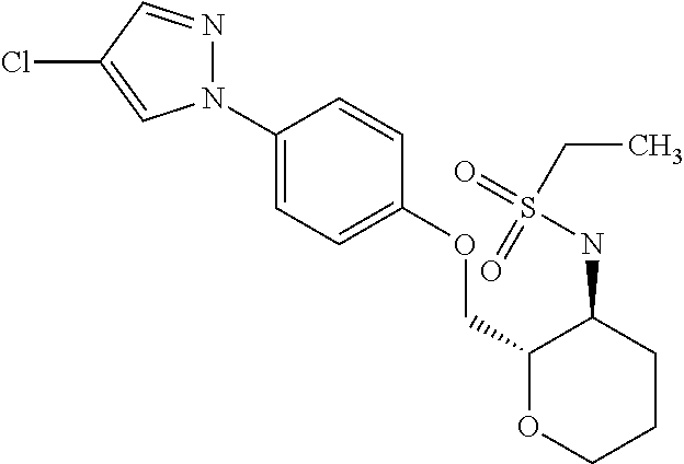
C1(N2N=CC(Cl)=C2)=CC=C(OCC2OCCCC2NS(CC)(=O)=O)C=C1
